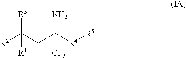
[R3]C(CC([R4][R5])(N)[CF3])([R2])[R1]
